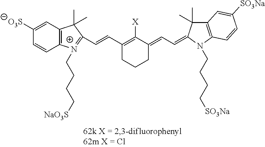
C1([O3S])=CC2=C(C=C1)[N+](CCCC[NaO3S])=C(C=CC1=C([X])C(=CC=C3C(C)(C)C4=C(N3CCCC[SO3Na])C=CC([SO3Na])=C4)CCC1)C2(C)C
